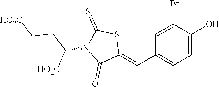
C1=C(Br)C(O)=CC=C1C=C1SC(=S)N(C(CC[HO2C])[HO2C])C1=O
